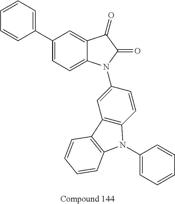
C1=CC=CC(C2=CC=C3C(=C2)C(=O)C(=O)N3C2=CC3=C(C=C2)N(C2=CC=CC=C2)C2=C3C=CC=C2)=C1
